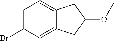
C12=CC(Br)=CC=C1CC(OC)C2
